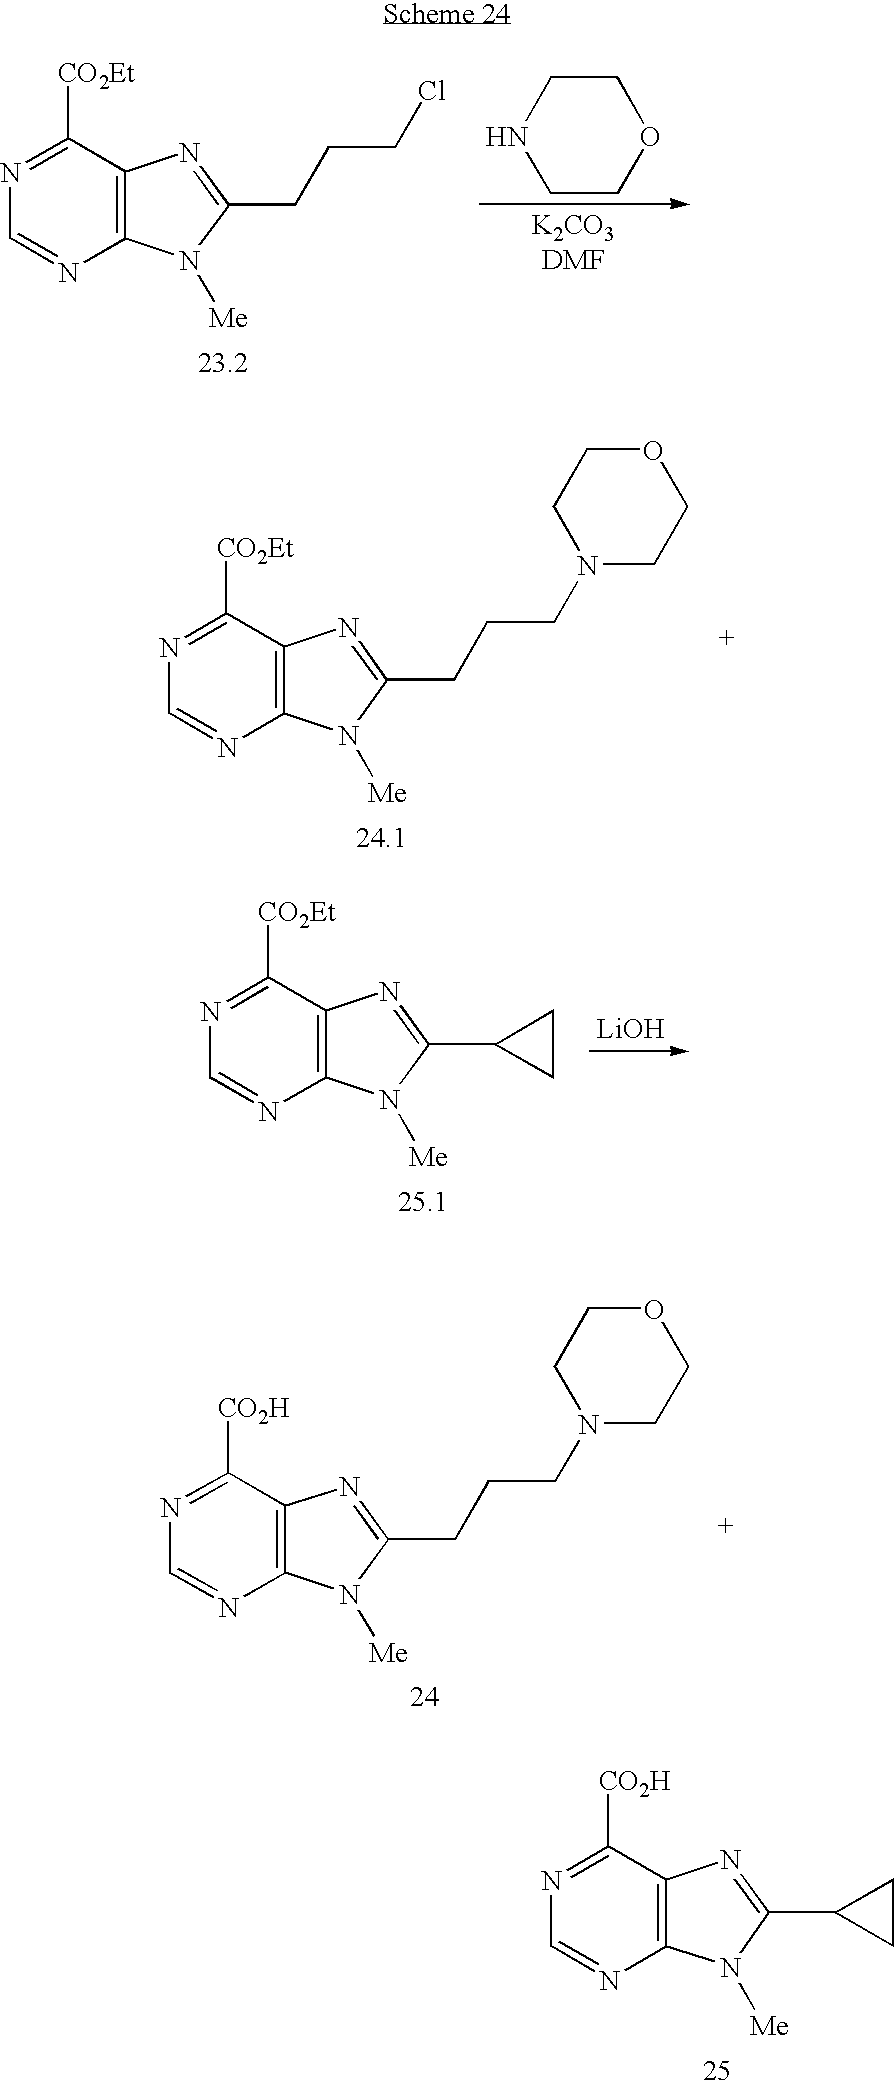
N1=C([CO2Et])C2=C(N=C1)N([Me])C(CCCCl)=N2.C1CNCCO1.N1=C([CO2Et])C2=C(N=C1)N([Me])C(CCCN1CCOCC1)=N2.[LiOH].N1=C([CO2Et])C2=C(N=C1)N([Me])C(C1CC1)=N2.N1=C([CO2H])C2=C(N=C1)N([Me])C(CCCN1CCOCC1)=N2.N1=C([CO2H])C2=C(N=C1)N([Me])C(C1CC1)=N2
